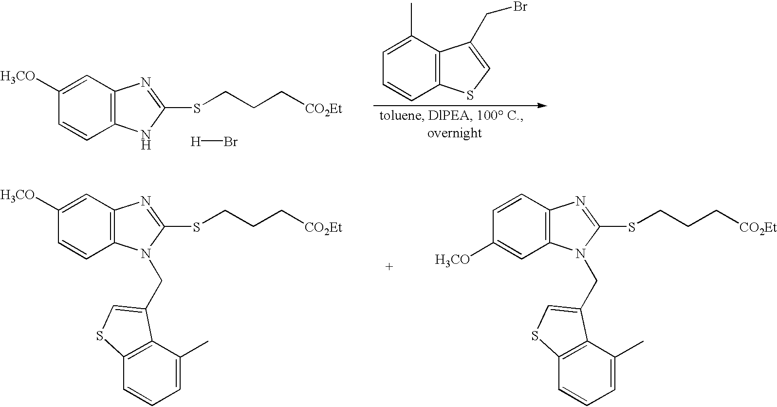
C1=CC2=C(C=C1[H3CO])N=C(SCCC[CO2Et])N2CC1=CSC2=C1C(C)=CC=C2.C1([H3CO])=CC2=C(C=C1)N=C(SCCC[CO2Et])N2CC1=CSC2=C1C(C)=CC=C2.C1=CC2=C(C=C1[H3CO])N=C(SCCC[CO2Et])N2.[H].C12=C(C(C)=CC=C1)C(CBr)=CS2.[H]Br
